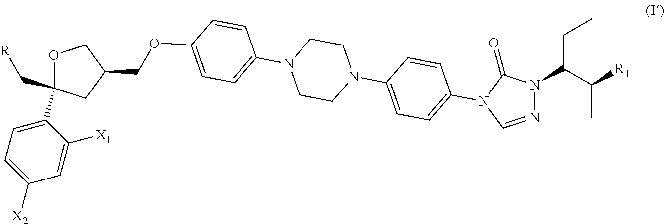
O1C(C2=CC=C([X2])C=C2[X1])(C[R])CC(COC2=CC=C(N3CCN(C4=CC=C(N5C(=O)N(C(CC)C([R1])C)N=C5)C=C4)CC3)C=C2)C1
